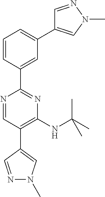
C1=NN(C)C=C1C1=CC=CC(C2=NC(NC(C)(C)C)=C(C3=CN(C)N=C3)C=N2)=C1
